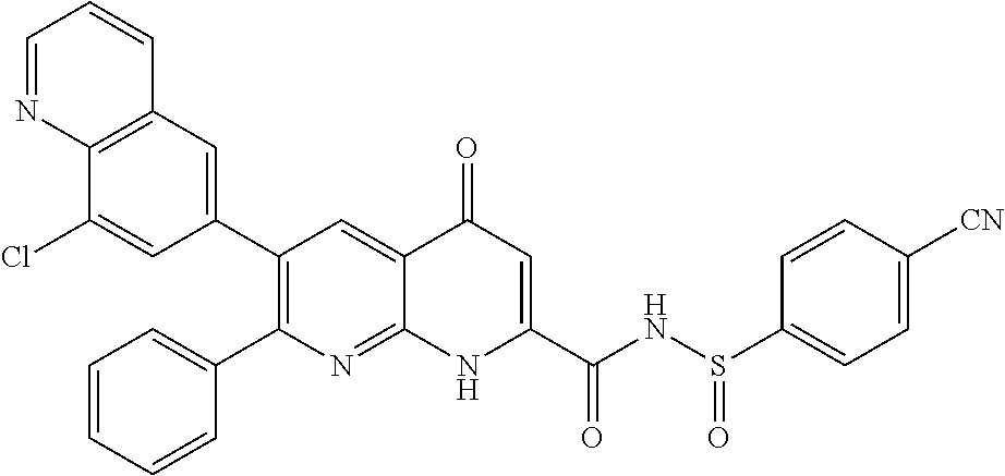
C12=C(C=C(C3=C(C4=CC=CC=C4)N=C4C(=C3)C(=O)C=C(C(NS(C3=CC=C([CN])C=C3)=O)=O)N4)C=C1Cl)C=CC=N2
